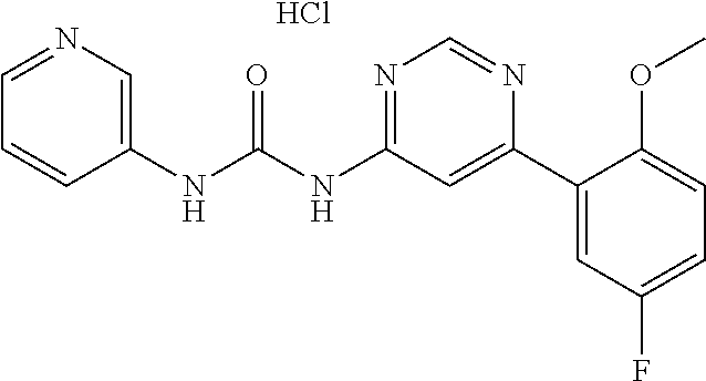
C(NC1=NC=NC(C2=CC(F)=CC=C2OC)=C1)(=O)NC1=CN=CC=C1.Cl
